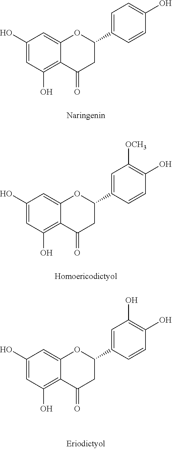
C12=C(O)C=C(O)C=C1OC(C1=CC=C(O)C=C1)CC2=O.C12=C(O)C=C(O)C=C1OC(C1=CC([OCH3])=C(O)C=C1)CC2=O.C12=C(O)C=C(O)C=C1OC(C1=CC(O)=C(O)C=C1)CC2=O
